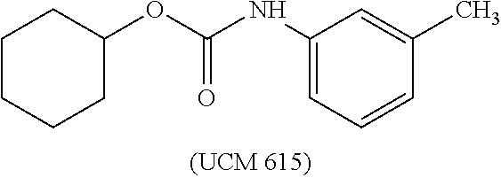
C1(NC(OC2CCCCC2)=O)=CC=CC(C)=C1
